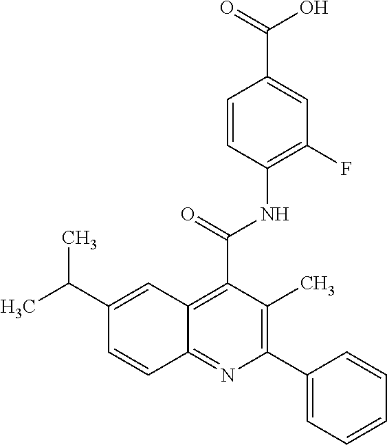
C12=C(C(=O)NC3=C(F)C=C(C(=O)O)C=C3)C(C)=C(C3=CC=CC=C3)N=C1C=CC(C(C)C)=C2
